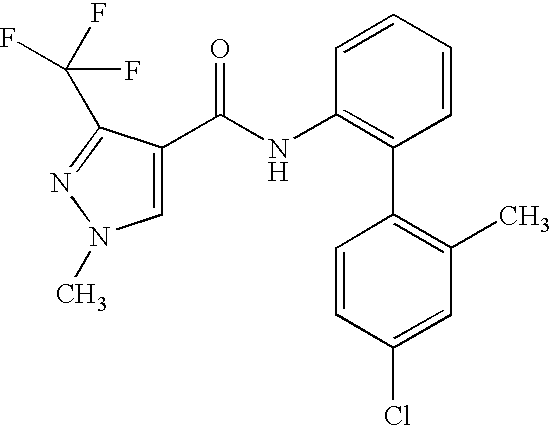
C1=C(C(NC2=C(C3=C(C)C=C(Cl)C=C3)C=CC=C2)=O)C(C(F)(F)F)=NN1C
